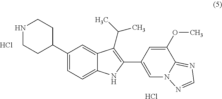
N1CCC(C2=CC=C3C(=C2)C(C(C)C)=C(C2=CN4C(=NC=N4)C(OC)=C2)N3)CC1.Cl.Cl
